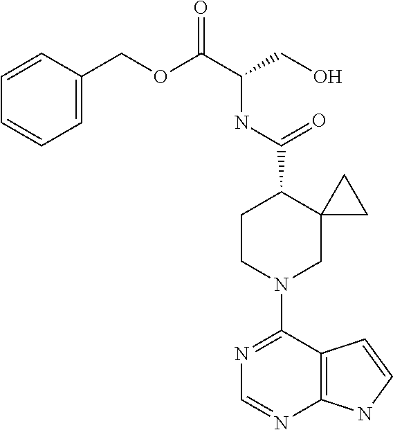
N1=C(N2CC3(C(C(NC(C(OCC4=CC=CC=C4)=O)CO)=O)CC2)CC3)C2=C(N=C1)NC=C2
